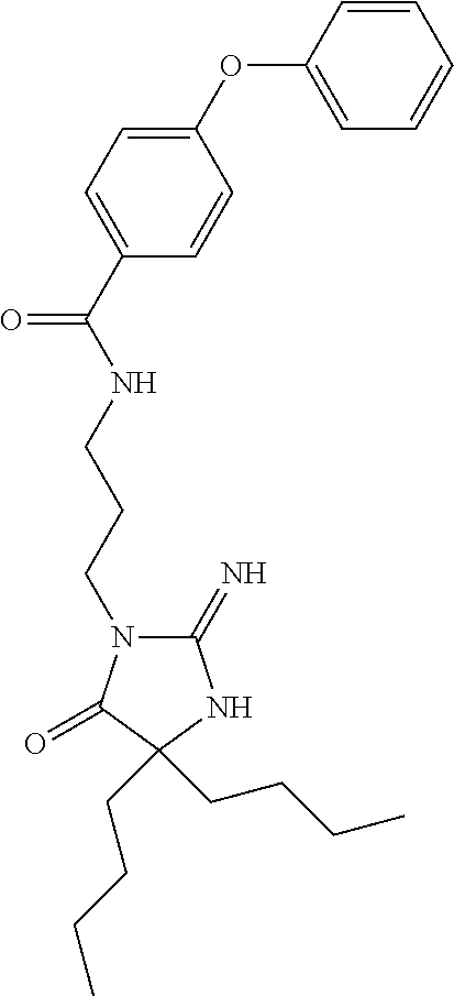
C1(=N)N(CCCNC(C2=CC=C(OC3=CC=CC=C3)C=C2)=O)C(=O)C(CCCC)(CCCC)N1
